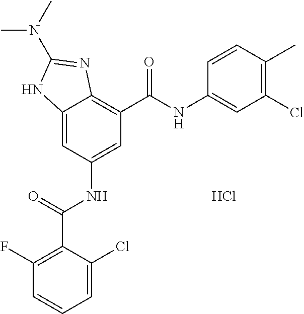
C12=CC(NC(C3=C(F)C=CC=C3Cl)=O)=CC(C(NC3=CC(Cl)=C(C)C=C3)=O)=C1N=C(N(C)C)N2.Cl
